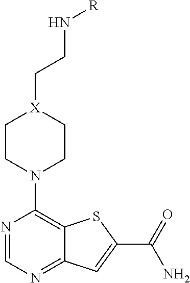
N1=CN=C2C(=C1N1CC[X](CCN[R])CC1)SC(C(=O)N)=C2
